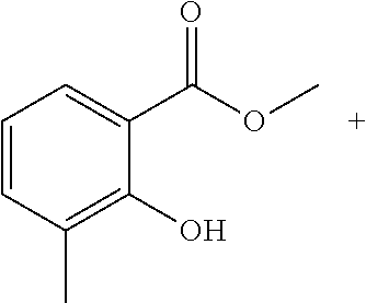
C1=CC(C)=C(O)C(C(OC)=O)=C1
